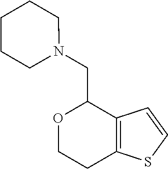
O1CCC2=C(C1CN1CCCCC1)C=CS2
